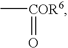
C[COR6]=O
